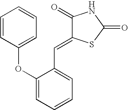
C1=CC(OC2=CC=CC=C2C=C2C(=O)NC(=O)S2)=CC=C1
